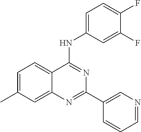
C1=C(C)C=C2C(=C1)C(NC1=CC=C(F)C(F)=C1)=NC(C1=CN=CC=C1)=N2
